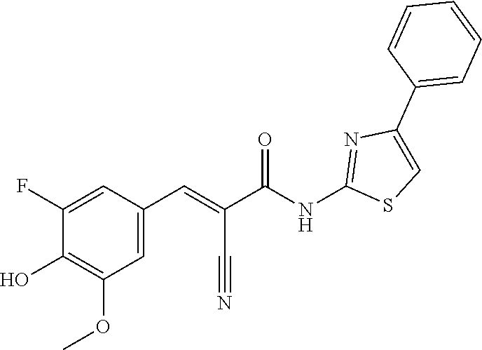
COC1=C(O)C(F)=CC(C=C(C(=O)NC2=NC(C3=CC=CC=C3)=CS2)C#N)=C1
